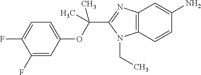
C1=C(F)C(F)=CC=C1OC(C1=NC2=C(N1CC)C=CC(N)=C2)(C)C
